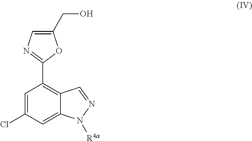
C1=C(Cl)C=C2C(=C1C1=NC=C(CO)O1)C=NN2[R4a]
